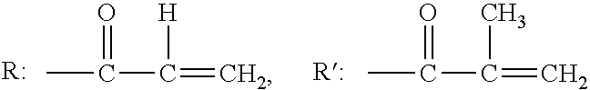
[R:].CC(C(=C)[H])=O.CC(C(=C)C)=O
